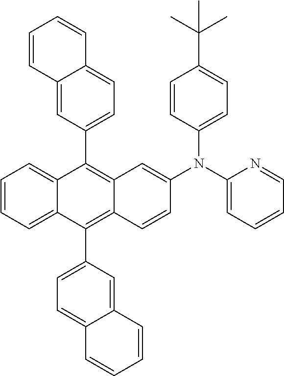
C1=CC=C2C(=C1)C(C1=CC=C3C(=C1)C=CC=C3)=C1C(=C2C2=CC=C3C(=C2)C=CC=C3)C=CC(N(C2=CC=C(C(C)(C)C)C=C2)C2=CC=CC=N2)=C1
